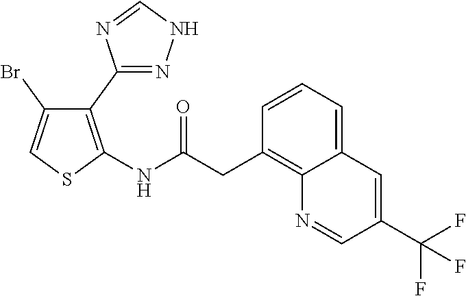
C1(C2=NNC=N2)=C(NC(CC2=C3C(=CC=C2)C=C(C(F)(F)F)C=N3)=O)SC=C1Br
